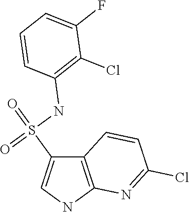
C12=C(NC=C1S(=O)(NC1=C(Cl)C(F)=CC=C1)=O)N=C(Cl)C=C2
